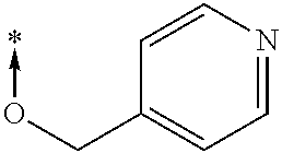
C(C1=CC=NC=C1)O->*
